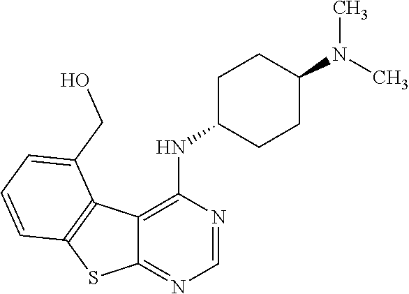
C12=C(NC3CCC(N(C)C)CC3)N=CN=C1SC1=C2C(CO)=CC=C1
